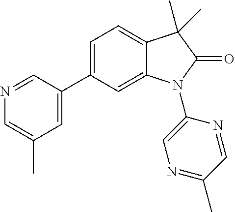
C1=C(C2=CC(C)=CN=C2)C=C2C(=C1)C(C)(C)C(=O)N2C1=CN=C(C)C=N1
